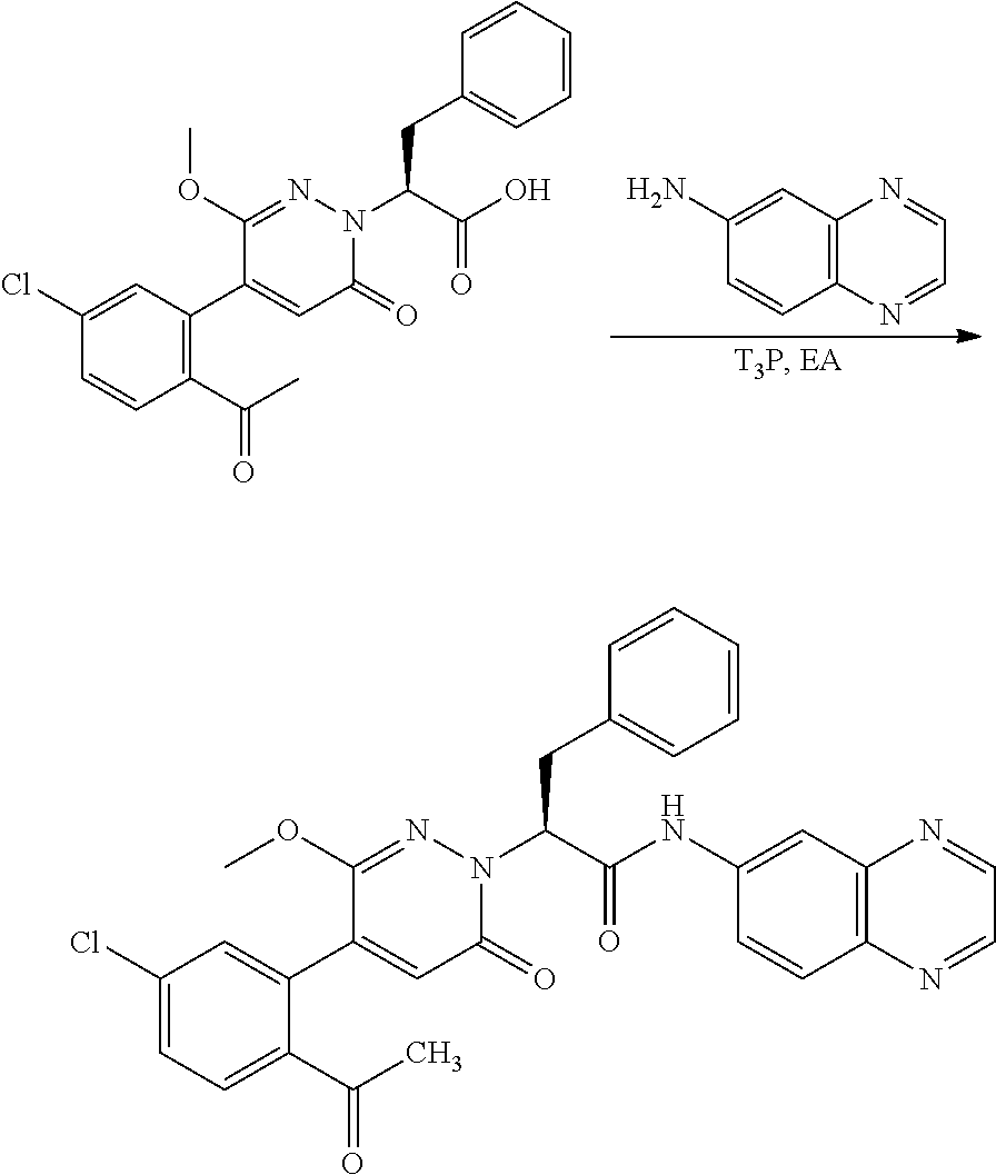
C1(Cl)=CC(C2=CC(=O)N(C(C(O)=O)CC3=CC=CC=C3)N=C2OC)=C(C(C)=O)C=C1.C12=C(C=C(N)C=C1)N=CC=N2.C1(Cl)=CC=C(C(C)=O)C(C2=CC(=O)N(C(C(NC3=CC4=C(C=C3)N=CC=N4)=O)CC3=CC=CC=C3)N=C2OC)=C1
